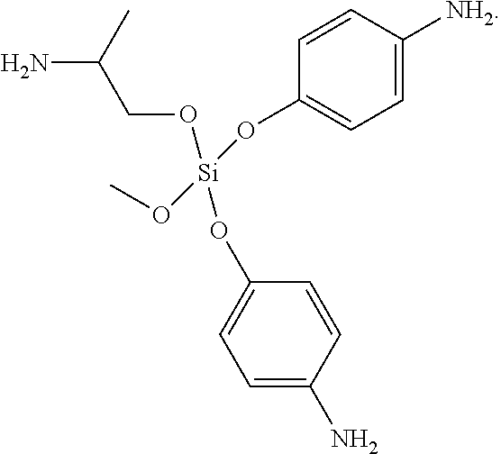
NC(CO[Si](OC)(OC1=CC=C([NH2])C=C1)OC1=CC=C(N)C=C1)C
